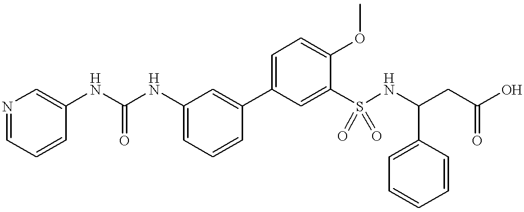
C1=C(NC(NC2=CC=CC(C3=CC=C(OC)C(S(NC(CC(O)=O)C4=CC=CC=C4)(=O)=O)=C3)=C2)=O)C=CC=N1
